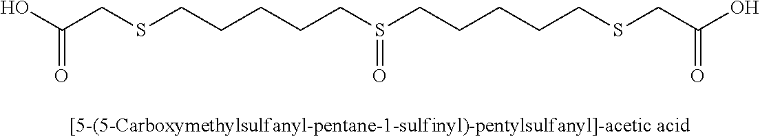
C(CS(CCCCCSCC(=O)O)=O)CCCSCC(=O)O
